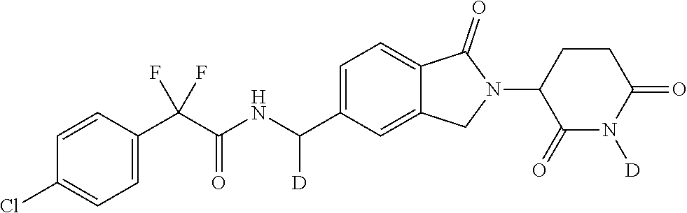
C1=CC(C(C(NC(C2=CC=C3C(=C2)CN(C2C(=O)N([D])C(=O)CC2)C3=O)[D])=O)(F)F)=CC=C1Cl
